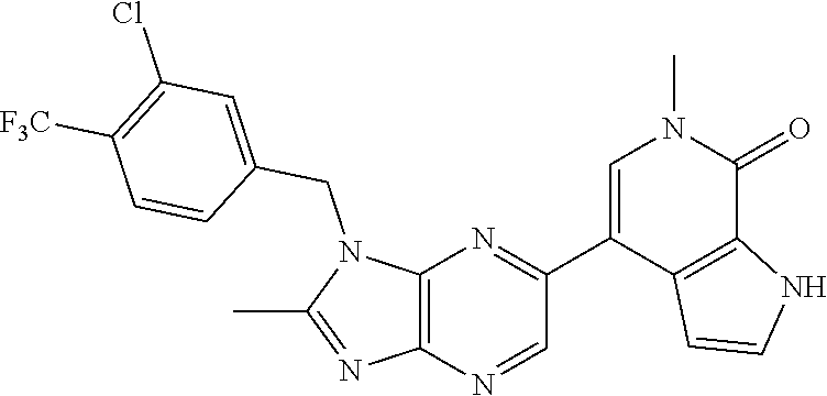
N1(CC2=CC(Cl)=C([F3C])C=C2)C(C)=NC2=C1N=C(C1=CN(C)C(=O)C3=C1C=CN3)C=N2
